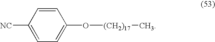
C1=C([NC])C=CC(O[(CH2)17]C)=C1
